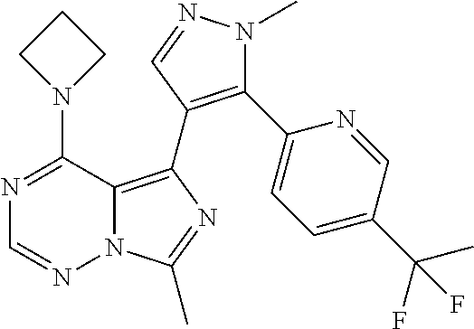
N12C(=C(C3=C(C4=CC=C(C(C)(F)F)C=N4)N(C)N=C3)N=C1C)C(N1CCC1)=NC=N2
